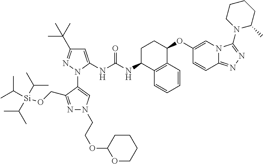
C1=C(NC(NC2C3=C(C=CC=C3)C(OC3=CN4C(=NN=C4N4CCCCC4C)C=C3)CC2)=O)N(C2=CN(CCOC3OCCCC3)N=C2CO[Si](C(C)C)(C(C)C)C(C)C)N=C1C(C)(C)C
